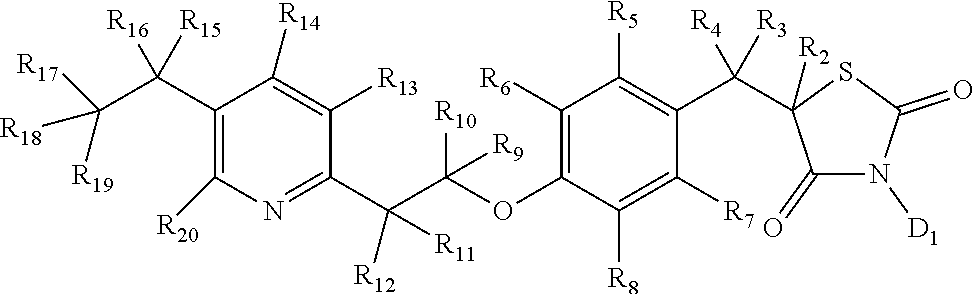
C1(C(C([R19])([R18])[R17])([R16])[R15])=C([R20])N=C(C(C(OC2=C([R6])C([R5])=C(C([R4])([R3])C3([R2])C(=O)N([D1])C(=O)S3)C([R7])=C2[R8])([R10])[R9])([R12])[R11])C([R13])=C1[R14]
